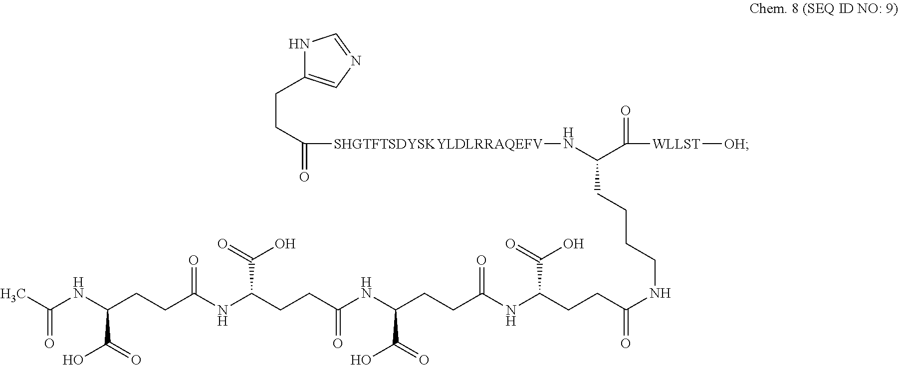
N1C(CCC([SHGTFTSDYSKYLDLRRAQEFV]NC(C([WLLST][OH])=O)CCCCNC(=O)CCC(NC(CCC(NC(CCC(NC(CCC(NC(C)=O)C(O)=O)=O)C(O)=O)=O)C(=O)O)=O)C(=O)O)=O)=CN=C1
